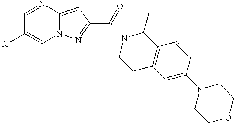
N1=CC(Cl)=CN2C1=CC(C(=O)N1CCC3=C(C1C)C=CC(N1CCOCC1)=C3)=N2
